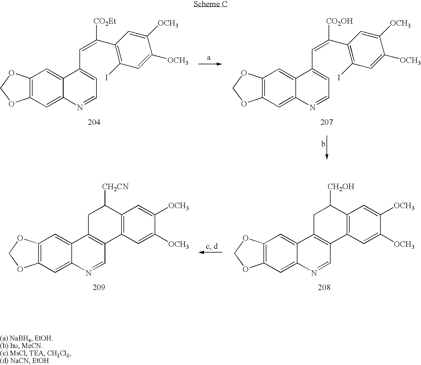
C12=C(C=C3C(=C1)C(C=C([CO2Et])C1=C(I)C=C([OCH3])C([OCH3])=C1)=CC=N3)OCO2.C12=C(C=C3C(=C1)C(C=C([CO2OH])C1=C(I)C=C([OCH3])C([OCH3])=C1)=CC=N3)OCO2.C12=C(C=C3C(=C1)C1=C(C=N3)C3=C(C([CH2OH])C1)C=C([OCH3])C([OCH3])=C3)OCO2.C12=C(C=C3C(=C1)C1=C(C=N3)C3=C(C([CH2CN])C1)C=C([OCH3])C([OCH3])=C3)OCO2
